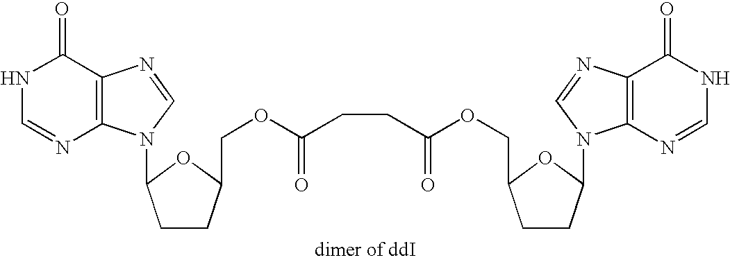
N1C=NC2=C(C1=O)N=CN2C1CCC(COC(CCC(OCC2CCC(N3C4=C(N=C3)C(=O)NC=N4)O2)=O)=O)O1
